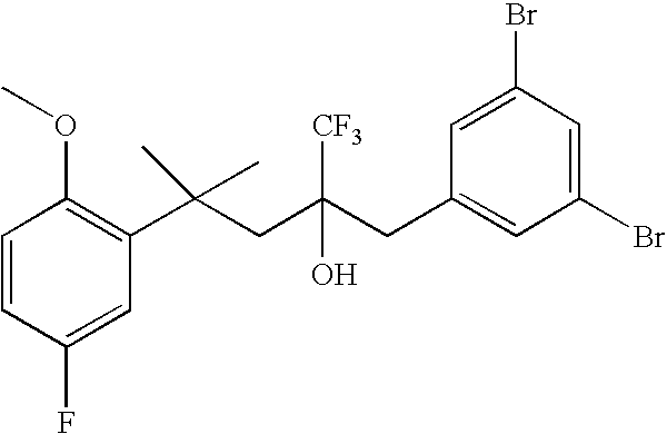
C1(F)=CC(C(CC(CC2=CC(Br)=CC(Br)=C2)(O)[CF3])(C)C)=C(OC)C=C1
